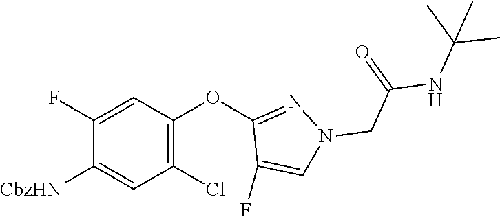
C1(F)=CC(OC2=NN(CC(=O)NC(C)(C)C)C=C2F)=C(Cl)C=C1[CbzHN]
